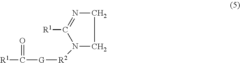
N1=C([R1])N([R2][G]C(=O)[R1])CC1
